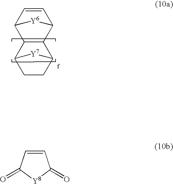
C1=CC2C3C(C1[Y6]2)C1CCC3[Y7]1.C1=CC(=O)[Y8]C1=O
